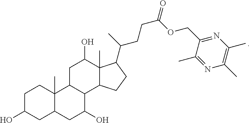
C1C(O)CC2C(C)(C1)C1C(C(O)C2)C2C(C)(C(O)C1)C(C(C)CCC(=O)OCC1=NC(C)=C(C)N=C1C)CC2
